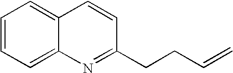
C1=CC=C2C(=C1)C=CC(CCC=C)=N2
